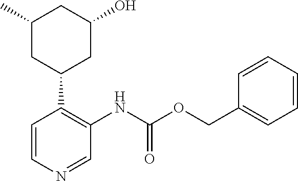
C1=CN=CC(NC(=O)OCC2=CC=CC=C2)=C1C1CC(O)CC(C)C1
